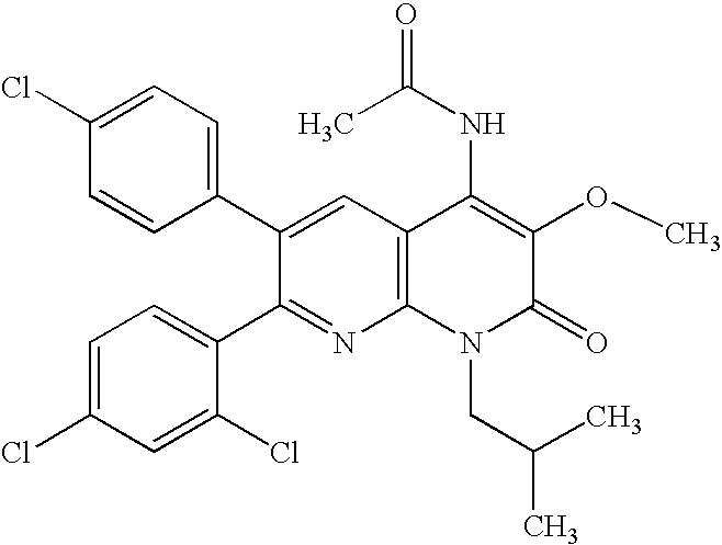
C1=CC(C2=CC3=C(N=C2C2=CC=C(Cl)C=C2Cl)N(CC(C)C)C(=O)C(OC)=C3NC(C)=O)=CC=C1Cl
